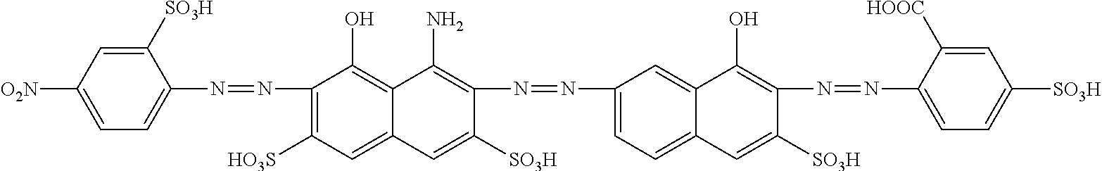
C1=C([O2N])C=C([SO3H])C(N=NC2=C([HO3S])C=C3C(=C2O)C(N)=C(N=NC2=CC=C4C(=C2)C(O)=C(N=NC2=CC=C([SO3H])C=C2[HOOC])C([SO3H])=C4)C([SO3H])=C3)=C1
